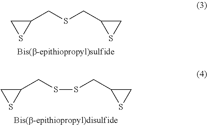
C1SC1CSCC1SC1.C1(CSSCC2SC2)CS1
